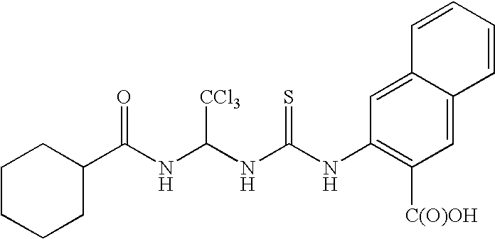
C(NC(NC(NC1=C([C(O)OH])C=C2C(=C1)C=CC=C2)=S)[CCl3])(=O)C1CCCCC1
